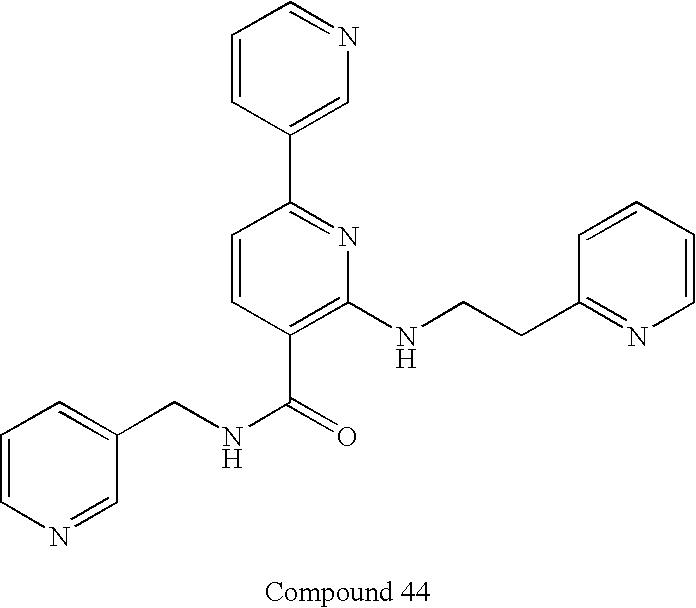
N1=CC(CNC(=O)C2=C(NCCC3=NC=CC=C3)N=C(C3=CN=CC=C3)C=C2)=CC=C1
